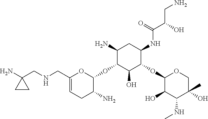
C1(CNCC2(N)CC2)=CCC(N)C(OC2C(O)C(OC3C(O)C(NC)C(C)(O)CO3)C(NC(C(O)CN)=O)CC2N)O1
